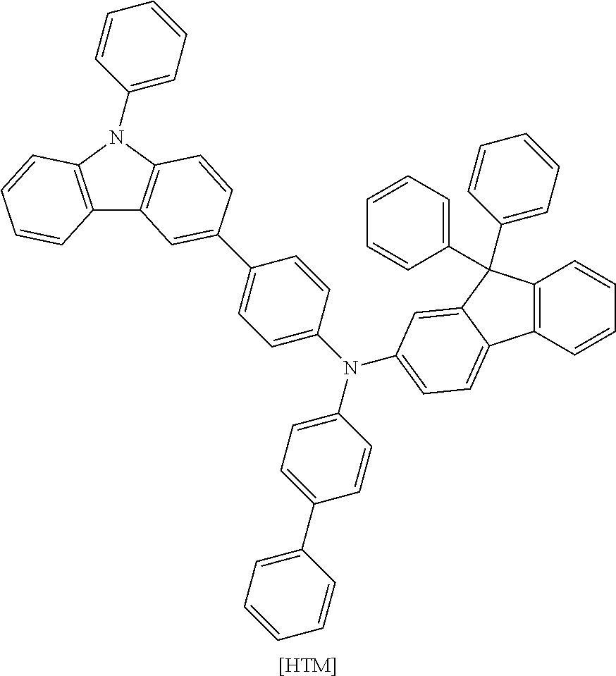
C1=CC(C2=CC3=C(N(C4=CC=CC=C4)C4=C3C=CC=C4)C=C2)=CC=C1N(C1=CC=C(C2=CC=CC=C2)C=C1)C1=CC=C2C3=C(C=CC=C3)C(C3=CC=CC=C3)(C3=CC=CC=C3)C2=C1.[[HTM]]
